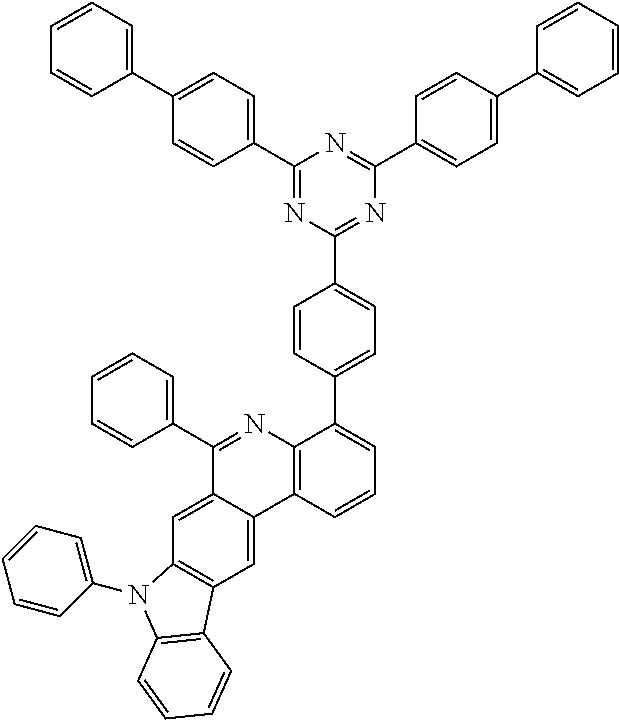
C1=C2C(=CC3=C1N(C1=CC=CC=C1)C1=C3C=CC=C1)C1=C(N=C2C2=CC=CC=C2)C(C2=CC=C(C3=NC(C4=CC=C(C5=CC=CC=C5)C=C4)=NC(C4=CC=C(C5=CC=CC=C5)C=C4)=N3)C=C2)=CC=C1
